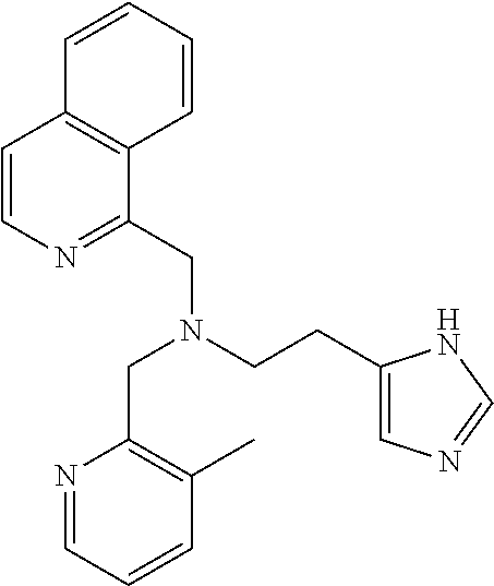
N1=CC=CC(C)=C1CN(CC1=NC=CC2=C1C=CC=C2)CCC1=CN=CN1
